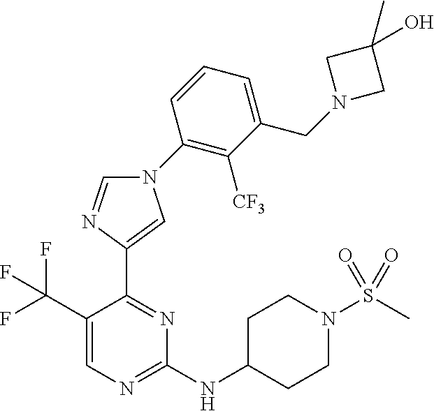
N1(C2=C([CF3])C(CN3CC(C)(O)C3)=CC=C2)C=NC(C2=NC(NC3CCN(S(C)(=O)=O)CC3)=NC=C2C(F)(F)F)=C1
